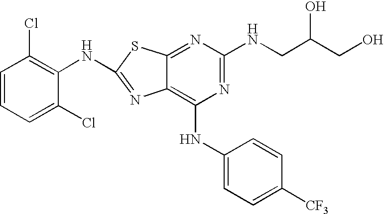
C1=CC=C(Cl)C(NC2=NC3=C(NC4=CC=C([CF3])C=C4)N=C(NCC(CO)O)N=C3S2)=C1Cl
